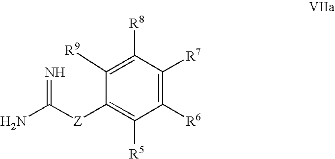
C1([R6])=C([R7])C([R8])=C([R9])C([Z]C(N)=N)=C1[R5]
